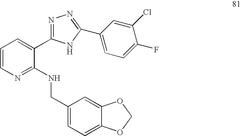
C1=CN=C(NCC2=CC=C3C(=C2)OCO3)C(C2=NN=C(C3=CC=C(F)C(Cl)=C3)N2)=C1
